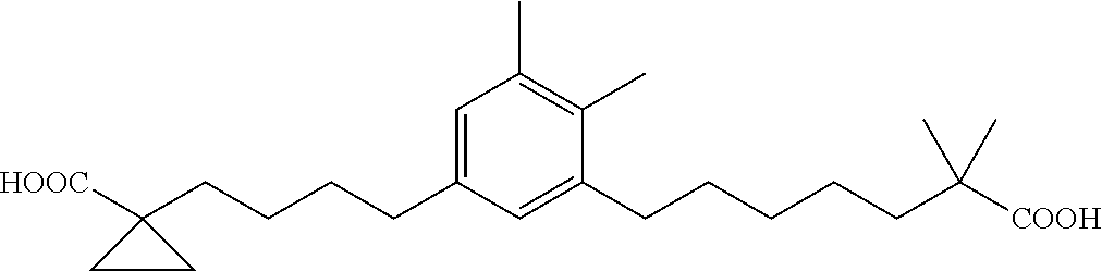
C1(C)=C(C)C(CCCCCC(C)(C)[COOH])=CC(CCCCC2([HOOC])CC2)=C1
